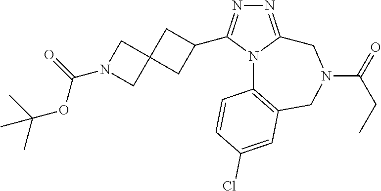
N1=C2N(C(C3CC4(C3)CN(C(=O)OC(C)(C)C)C4)=N1)C1=C(CN(C(=O)CC)C2)C=C(Cl)C=C1
